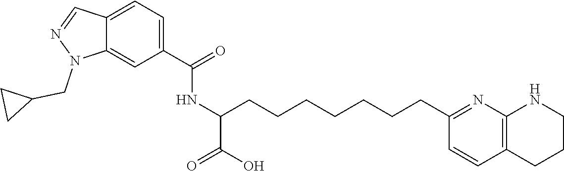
C(C1=NC2=C(C=C1)CCCN2)CCCCCCC(NC(C1=CC=C2C(=C1)N(CC1CC1)N=C2)=O)C(O)=O
